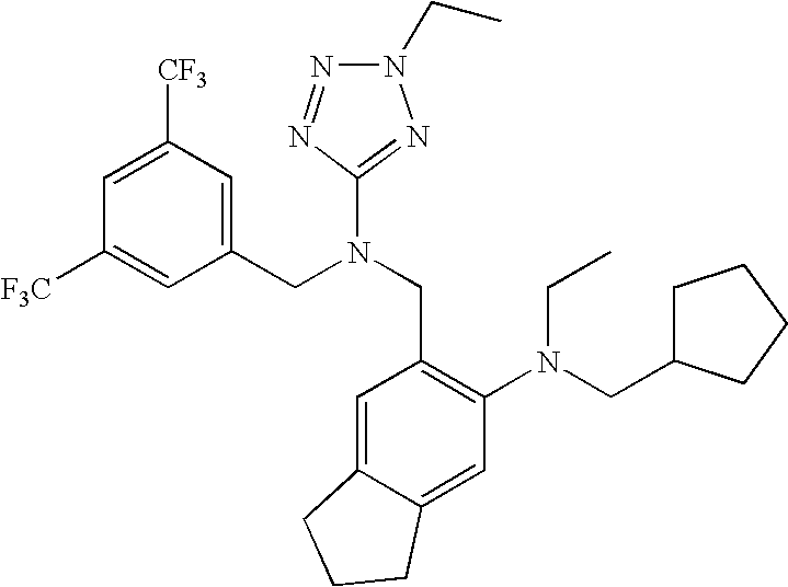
[F3C]C1=CC(CN(CC2=C(N(CC3CCCC3)CC)C=C3C(=C2)CCC3)C2=NN(CC)N=N2)=CC([CF3])=C1
